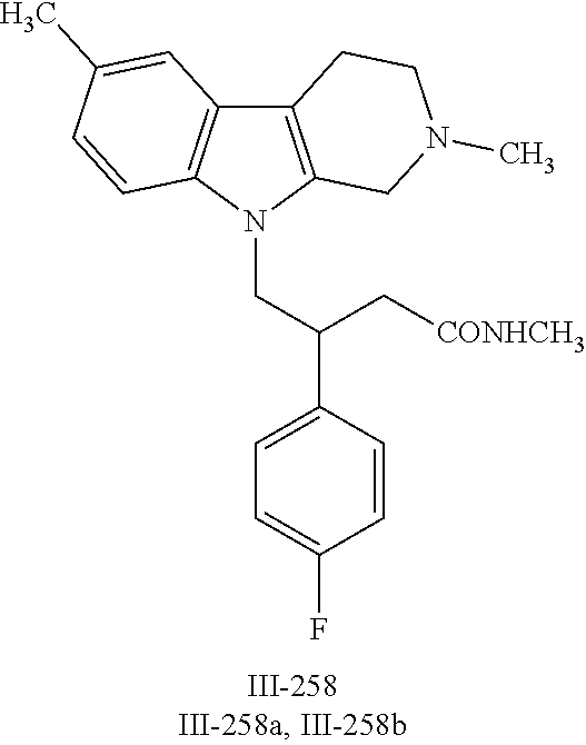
N1(CC(C2=CC=C(F)C=C2)C[CONHCH3])C2=C(C3=C1C=CC(C)=C3)CCN(C)C2
